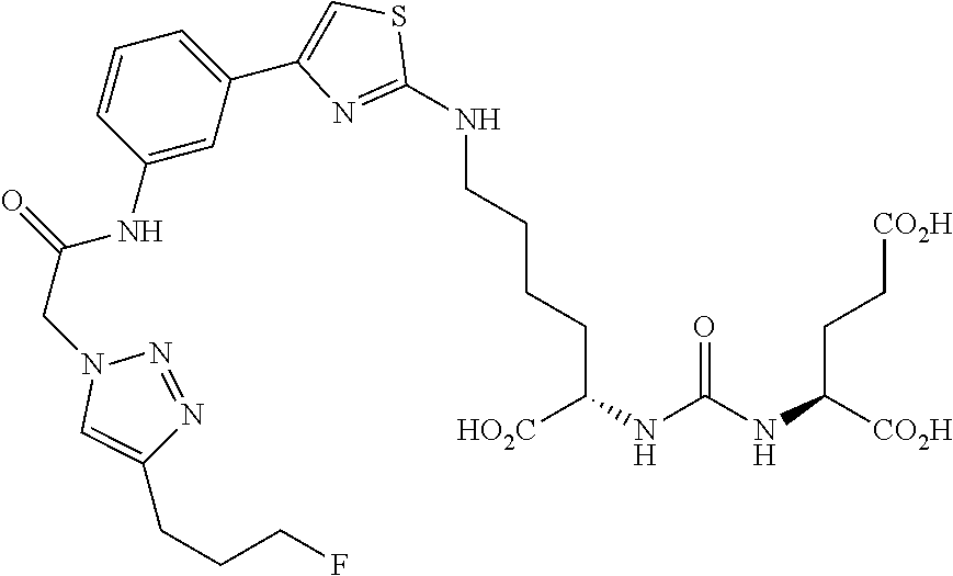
C(C(NC(=O)NC([CO2H])CC[CO2H])[HO2C])CCCNC1=NC(C2=CC=CC(NC(=O)CN3C=C(CCCF)N=N3)=C2)=CS1
